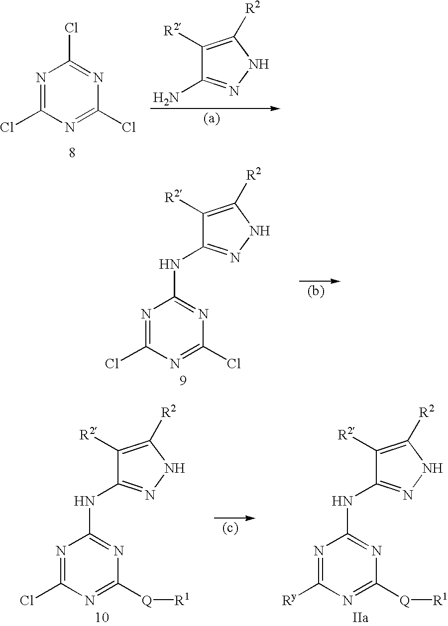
C1([R2])=C([R2])NN=C1NC1=NC(Cl)=NC(Cl)=N1.C1([R2])=C([R2])NN=C1NC1=NC([Q][R1])=NC([Ry])=N1.C1([R2])=C([R2])NN=C1NC1=NC([Q][R1])=NC(Cl)=N1.N1=C(Cl)N=C(Cl)N=C1Cl.C1([R2])=C([R2])NN=C1N
